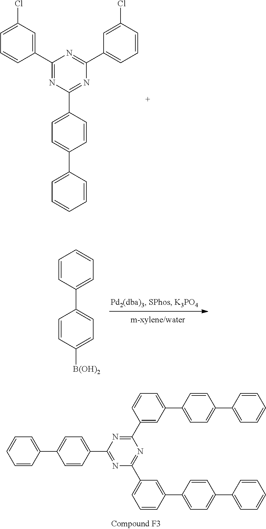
C1(C2=CC(Cl)=CC=C2)=NC(C2=CC=C(C3=CC=CC=C3)C=C2)=NC(C2=CC=CC(Cl)=C2)=N1.C1=CC(C2=CC=C([B(OH)2])C=C2)=CC=C1.C1(C2=NC(C3=CC=C(C4=CC=CC=C4)C=C3)=NC(C3=CC=CC(C4=CC=C(C5=CC=CC=C5)C=C4)=C3)=N2)=CC(C2=CC=C(C3=CC=CC=C3)C=C2)=CC=C1
